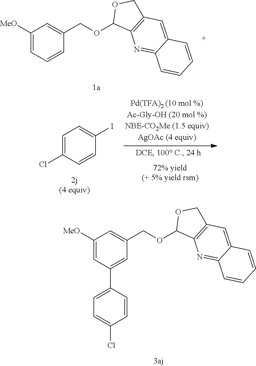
C1([MeO])=CC=CC(COC2C3=C(CO2)C=C2C(=N3)C=CC=C2)=C1.C1=C(Cl)C=CC(I)=C1.C1([MeO])=CC(C2=CC=C(Cl)C=C2)=CC(COC2C3=C(CO2)C=C2C(=N3)C=CC=C2)=C1
